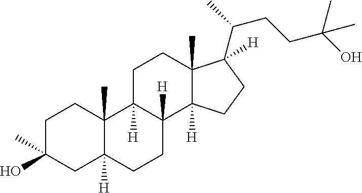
C1C(O)(C)CC2([H])C(C)(C1)C1([H])C([H])(CC2)C2([H])C(C)(CC1)C([H])(C(C)CCC(C)(C)O)CC2
